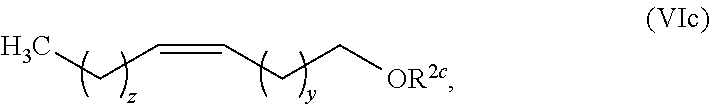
C(CC[OR2c])=CCC
